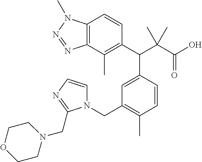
C1(C(C(C(O)=O)(C)C)C2=CC(CN3C=CN=C3CN3CCOCC3)=C(C)C=C2)=C(C)C2=C(C=C1)N(C)N=N2
